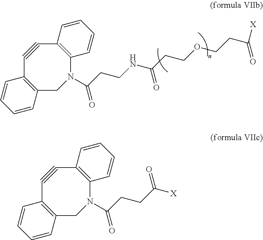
C12=C(C#CC3=C(N(C(CCNC(CCOCCC([X])=O)=O)=O)C1)C=CC=C3)C=CC=C2.C12=C(C#CC3=C(N(C(CCC([X])=O)=O)C1)C=CC=C3)C=CC=C2
